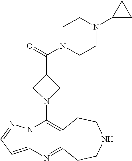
C12=C(N3CC(C(=O)N4CCN(C5CC5)CC4)C3)N3C(=CC=N3)N=C1CCNCC2
